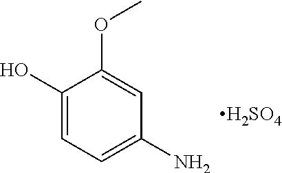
[H2SO4].C1(O)=CC=C(N)C=C1OC
